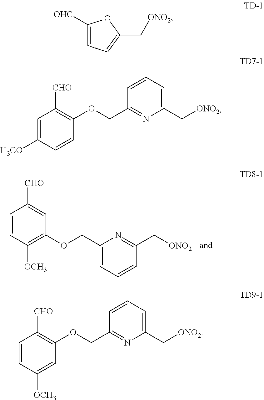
C1=CC([OCH3])=C(OCC2=CC=CC(C[ONO2])=N2)C=C1[CHO].C1([OHC])=CC=C(C[ONO2])O1.C1=C([H3CO])C=CC(OCC2=NC(C[ONO2])=CC=C2)=C1[CHO].C1=CC([OCH3])=CC(OCC2=NC(C[ONO2])=CC=C2)=C1[CHO]
